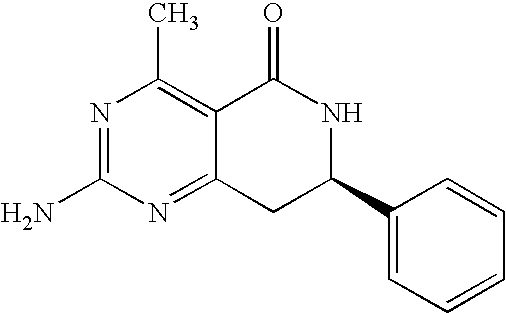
C12=NC(N)=NC(C)=C1C(=O)NC(C1=CC=CC=C1)C2
